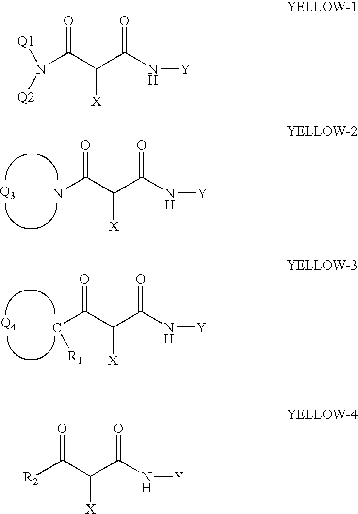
NC(C(C(N[Y])=O)[X])=O.C(C(C(C(N[Y])=O)[X])=O)[R1].N(C(C(C(N[Y])=O)[X])=O)([Q1])[Q2].[R2]C(C(C(N[Y])=O)[X])=O
